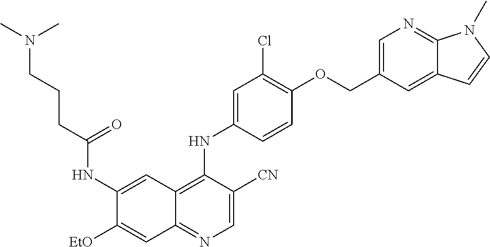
C1=C([CN])C(NC2=CC(Cl)=C(OCC3=CN=C4C(=C3)C=CN4C)C=C2)=C2C(=N1)C=C([EtO])C(NC(CCCN(C)C)=O)=C2
